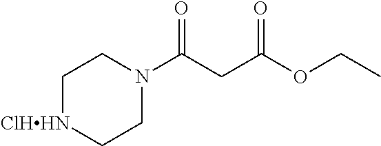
C1[ClHHN]CCN(C(CC(OCC)=O)=O)C1
